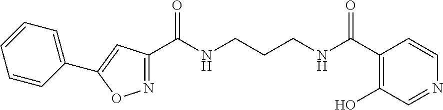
C1(C(NCCCNC(C2=NOC(C3=CC=CC=C3)=C2)=O)=O)=C(O)C=NC=C1
